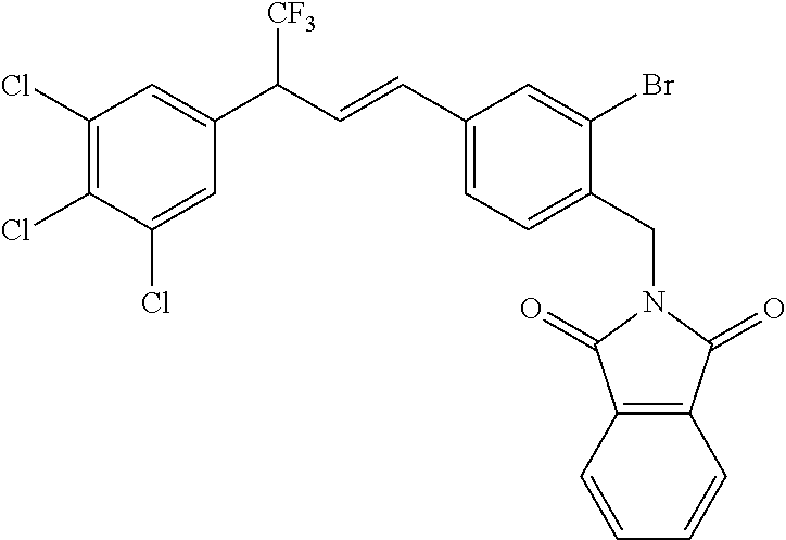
C1(Cl)=C(Cl)C(Cl)=CC(C(C=CC2=CC=C(CN3C(=O)C4=C(C=CC=C4)C3=O)C(Br)=C2)[CF3])=C1
